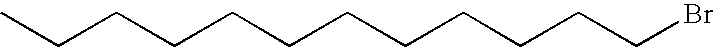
CCCCCCCCCCCCBr
